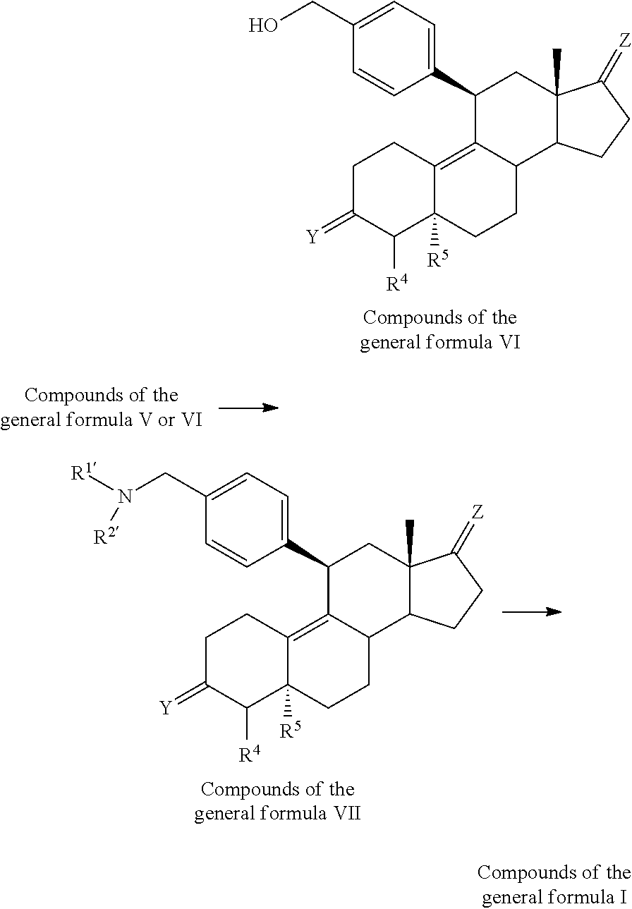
C1C(=[Y])C([R4])C2([R5])C(=C3C(CC2)C2C(C)(CC3C3=CC=C(CO)C=C3)C(=[Z])CC2)C1.C1C(=[Y])C([R4])C2([R5])C(=C3C(CC2)C2C(C)(CC3C3=CC=C(CN([R1])[R2])C=C3)C(=[Z])CC2)C1
